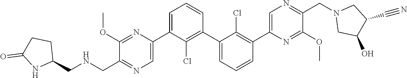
C1(C2=CN=C(CNCC3CCC(=O)N3)C(OC)=N2)=CC=CC(C2=CC=CC(C3=CN=C(CN4CC(O)C(C#N)C4)C(OC)=N3)=C2Cl)=C1Cl
